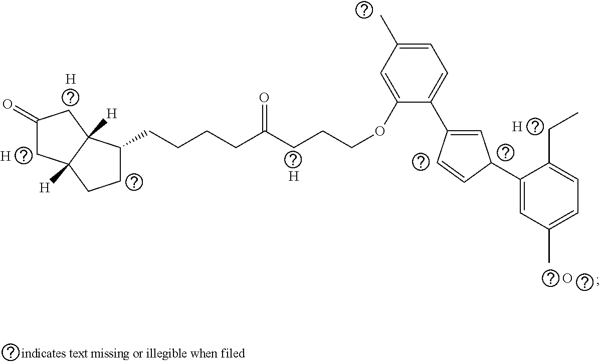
C1(=O)CC2([H])C([H])(C1)C(CCCCC(CCCOC1=CC(C)=CC=C1C1=CC(C3=CC(C)=CC=C3CC)C=C1)=O)CC2.[H].[H].[H].[H].O
